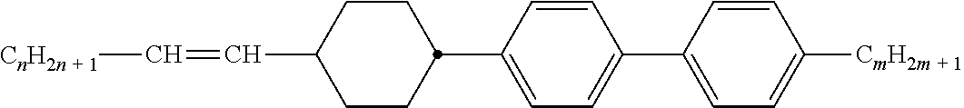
C1=C(C2CCC(C=C[CnH2n + 1])CC2)C=CC(C2=CC=C([CmH2m + 1])C=C2)=C1
